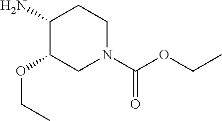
NC1C(OCC)CN(C(OCC)=O)CC1
